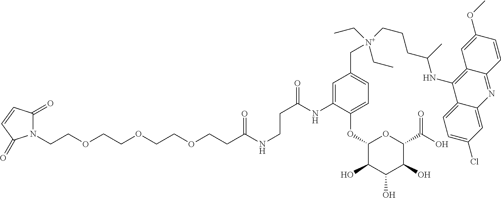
N1(CCOCCOCCOCCC(NCCC(=O)NC2=CC(C[N+](CCCC(NC3=C4C(=NC5=CC(Cl)=CC=C35)C=CC(OC)=C4)C)(CC)CC)=CC=C2OC2C(O)C(O)C(O)C(C(O)=O)O2)=O)C(=O)C=CC1=O
